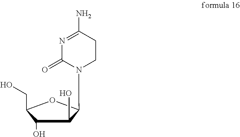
C1(N2C(=O)N=C(N)CC2)C(O)C(O)C(CO)O1
